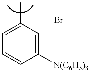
C1=C(C)C=C([N(C6H5)3])C=C1
